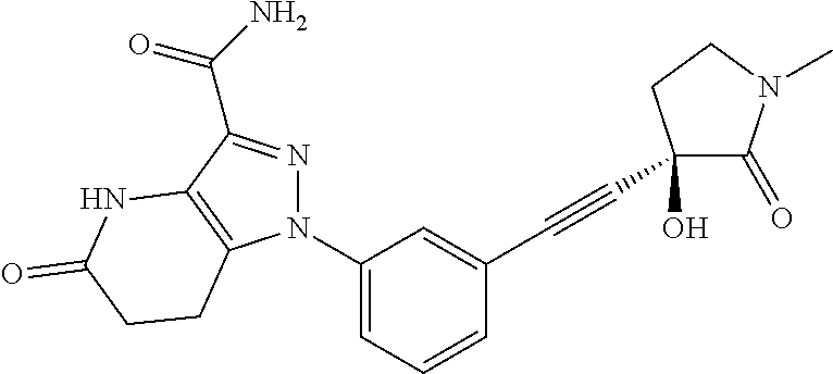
C1(N2N=C(C(=O)N)C3=C2CCC(=O)N3)=CC=CC(C#CC2(O)C(=O)N(C)CC2)=C1
